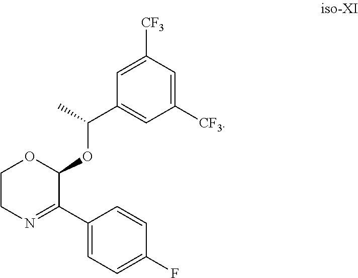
C1CN=C(C2=CC=C(F)C=C2)C(OC(C2=CC([CF3])=CC([CF3])=C2)C)O1
